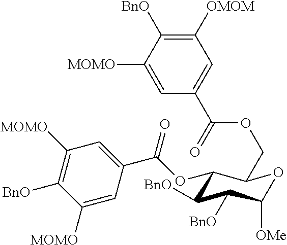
C1(OC(C2=CC([MOMO])=C([BnO])C([MOMO])=C2)=O)C([BnO])C([BnO])C([OMe])OC1COC(C1=CC([OMOM])=C([BnO])C([MOMO])=C1)=O
